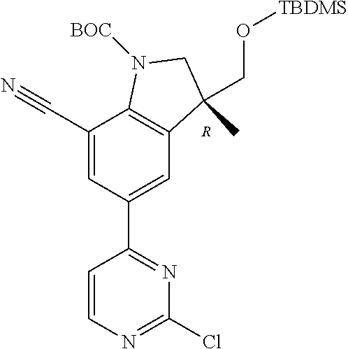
[R].C1(C#N)=CC(C2=NC(Cl)=NC=C2)=CC2=C1N([BOC])CC2(CO[TBDMS])C
